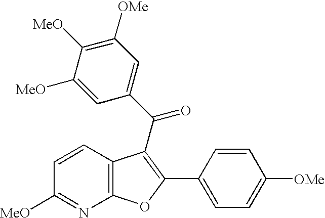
C1=CC2=C(N=C1[MeO])OC(C1=CC=C([OMe])C=C1)=C2C(=O)C1=CC([OMe])=C([MeO])C([MeO])=C1
